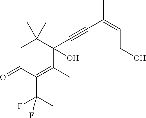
C1C(=O)C(C(C)(F)F)=C(C)C(O)(C#CC(=CCO)C)C1(C)C
